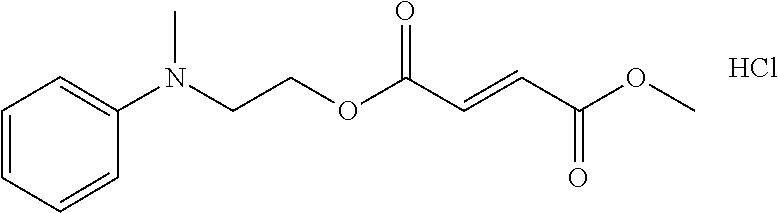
Cl.COC(C=CC(OCCN(C)C1=CC=CC=C1)=O)=O
